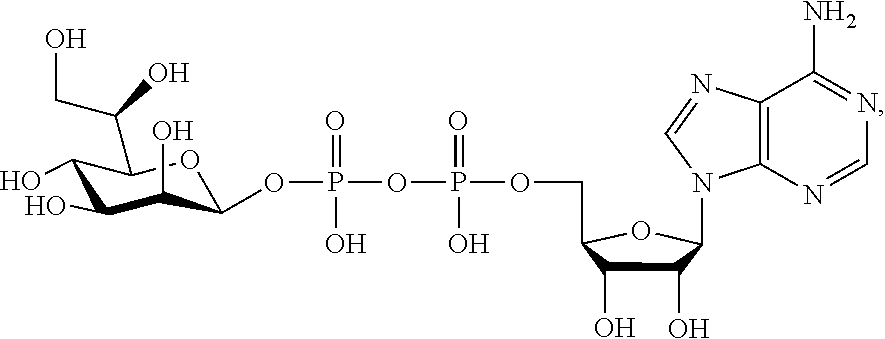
C1(O)C(O)C(O)C(OP(OP(OCC2C(O)C(O)C(N3C4=C(N=C3)C(N)=NC=N4)O2)(O)=O)(O)=O)OC1C(CO)O
